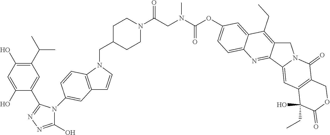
C1(C(C)C)=C(O)C=C(O)C(C2=NN=C(O)N2C2=CC3=C(N(CC4CCN(C(CN(C(OC5=CC=C6C(=C5)C(CC)=C5CN7C(=CC8=C(C7=O)COC(=O)C8(O)CC)C5=N6)=O)C)=O)CC4)C=C3)C=C2)=C1
